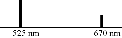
CC(CCCC(C)C)C
